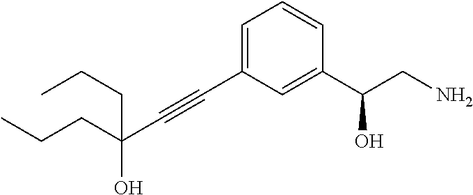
C(#CC1=CC=CC(C(CN)O)=C1)C(CCC)(CCC)O
